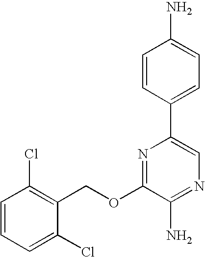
C1(OCC2=C(Cl)C=CC=C2Cl)=NC(C2=CC=C(N)C=C2)=CN=C1N
